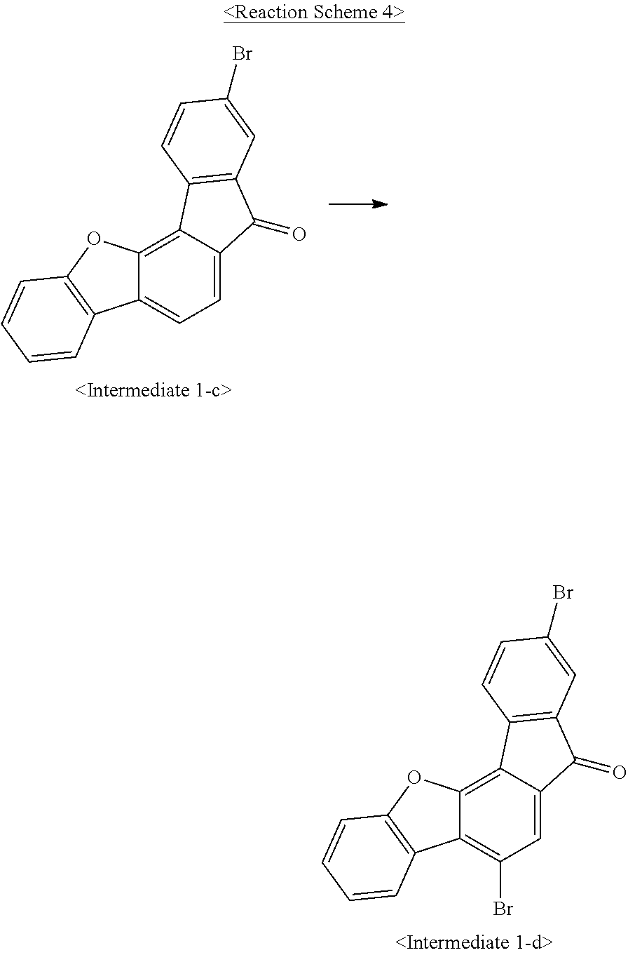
C12=CC=C3C(=C1C1=C(C2=O)C=C(Br)C=C1)OC1=C3C=CC=C1.C12=CC(Br)=C3C(=C1C1=C(C2=O)C=C(Br)C=C1)OC1=C3C=CC=C1
